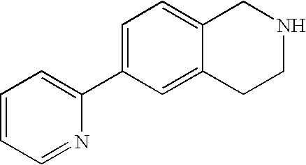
C1=C(C2=CC=CC=N2)C=C2C(=C1)CNCC2
